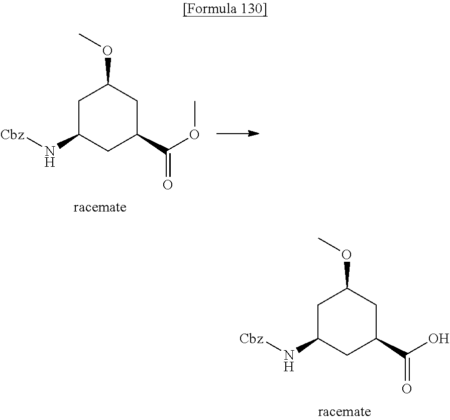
C1C(N[Cbz])CC(C(OC)=O)CC1OC.C1C(N[Cbz])CC(C(O)=O)CC1OC
